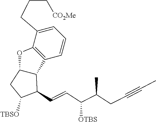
C12C(CC([TBSO])C1C=CC(C(CC#CC)C)[OTBS])OC1=C2C=CC=C1CCC[CO2Me]
